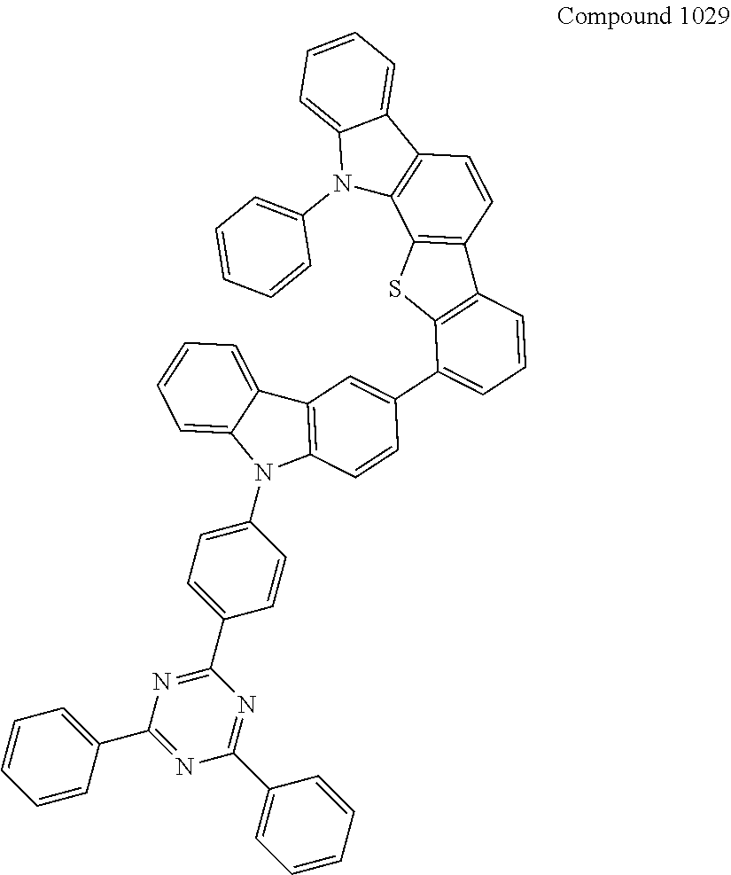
C1=CC(C2=NC(C3=CC=CC=C3)=NC(C3=CC=C(N4C5=C(C6=CC=CC=C46)C=C(C4=CC=CC6=C4SC4=C6C=CC6=C4N(C4=CC=CC=C4)C4=CC=CC=C64)C=C5)C=C3)=N2)=CC=C1
